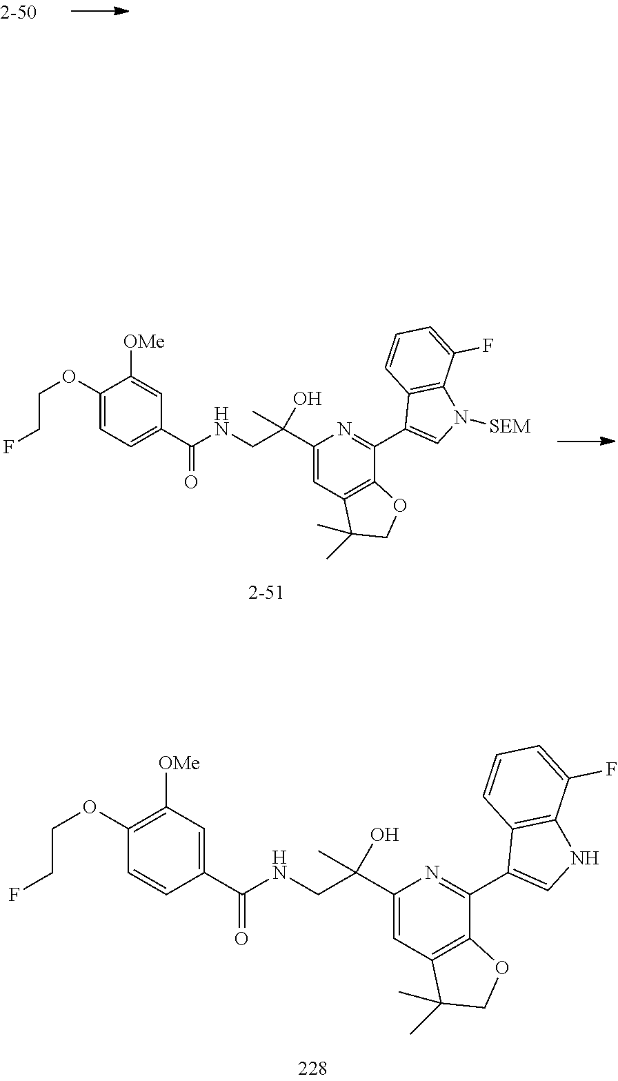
C1(C(O)(CNC(=O)C2=CC=C(OCCF)C([OMe])=C2)C)=CC2=C(C(C3=CN([SEM])C4=C3C=CC=C4F)=N1)OCC2(C)C.C1(C(O)(CNC(=O)C2=CC([OMe])=C(OCCF)C=C2)C)=CC2=C(C(C3=CNC4=C3C=CC=C4F)=N1)OCC2(C)C
